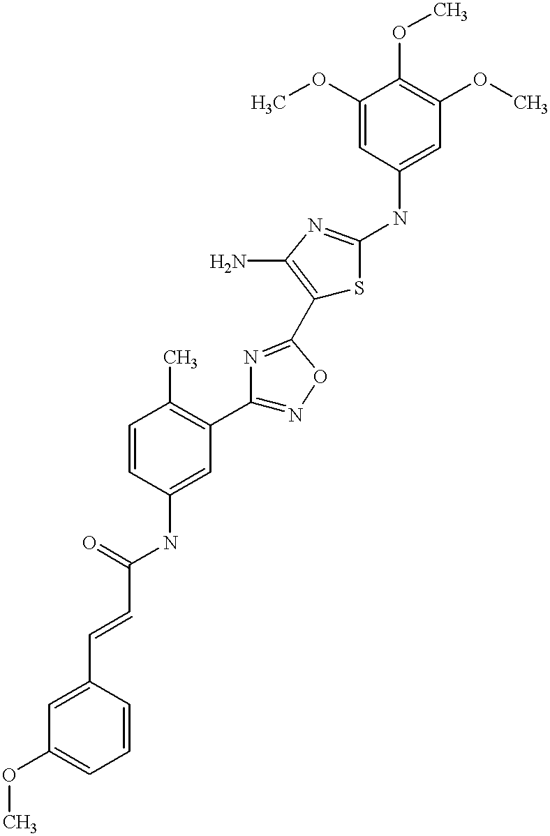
C(C(=O)NC1=CC(C2=NOC(C3=C(N)N=C(NC4=CC(OC)=C(OC)C(OC)=C4)S3)=N2)=C(C)C=C1)=CC1=CC(OC)=CC=C1
